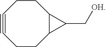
C1#CCCC2C(CC1)C2C[OH]
